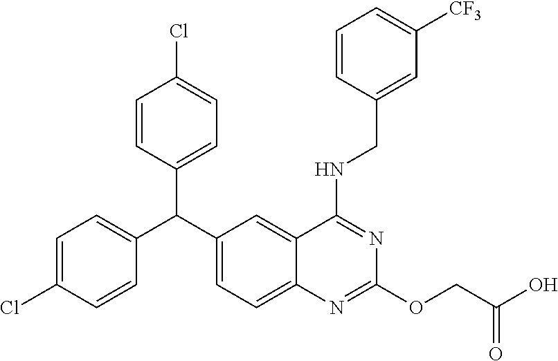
C1=C(Cl)C=CC(C(C2=CC=C3C(=C2)C(NCC2=CC([CF3])=CC=C2)=NC(OCC(O)=O)=N3)C2=CC=C(Cl)C=C2)=C1
